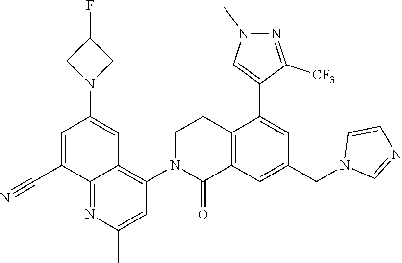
C12=C(C=C(CN3C=NC=C3)C=C1C1=CN(C)N=C1[CF3])C(=O)N(C1=C3C(=NC(C)=C1)C(C#N)=CC(N1CC(F)C1)=C3)CC2
